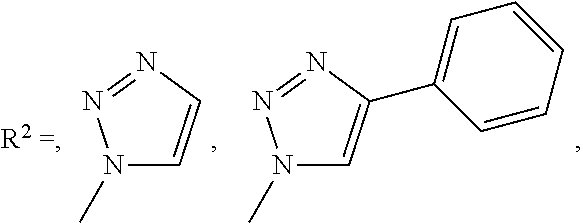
N1(C)C=CN=N1.N1(C)C=C(C2=CC=CC=C2)N=N1
